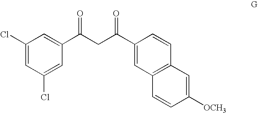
C1(Cl)=CC(Cl)=CC(C(CC(C2=CC3=C(C=C2)C=C([OCH3])C=C3)=O)=O)=C1
